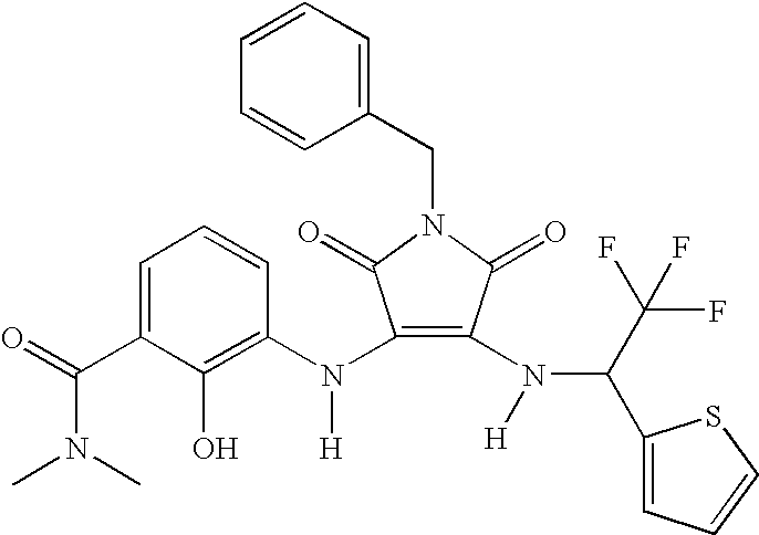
C1(N(C2=C(O)C(C(=O)N(C)C)=CC=C2)[H])=C(N([H])C(C(F)(F)F)C2=CC=CS2)C(=O)N(CC2=CC=CC=C2)C1=O
